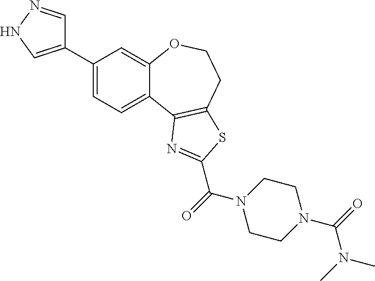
C1(C2=CNN=C2)=CC=C2C(=C1)OCCC1=C2N=C(C(N2CCN(C(=O)N(C)C)CC2)=O)S1
